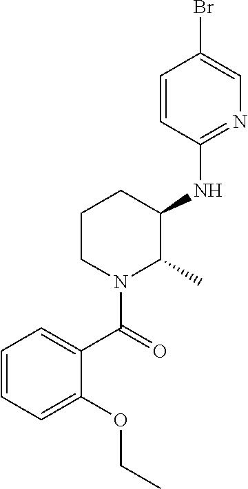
O(C1=CC=CC=C1C(N1C(C)C(NC2=NC=C(Br)C=C2)CCC1)=O)CC
